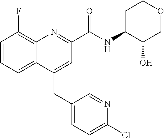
C1=C2C(=C(F)C=C1)N=C(C(NC1C(O)COCC1)=O)C=C2CC1=CC=C(Cl)N=C1
